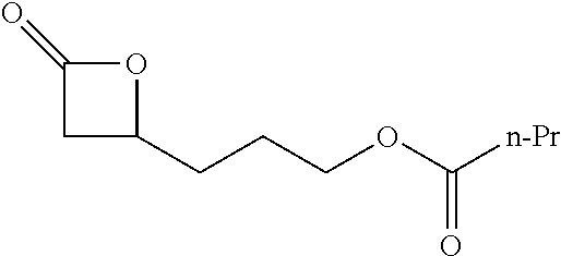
C1(CCCOC([n-Pr])=O)OC(=O)C1
